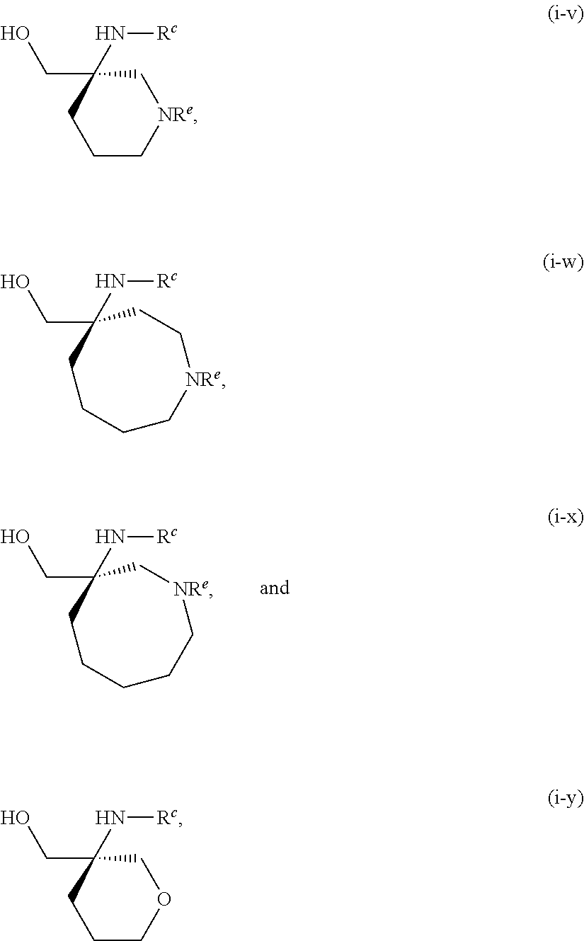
C1[NRe]CCCCCC1(CO)N[Rc].C1[NRe]CCCC1(CO)N[Rc].C1C[NRe]CCCCC1(CO)N[Rc].C1OCCCC1(CO)N[Rc]
